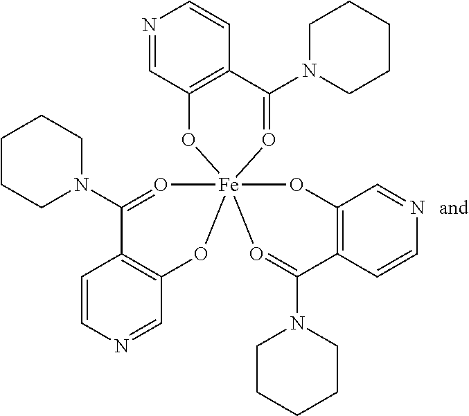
C12=C(C(N3CCCCC3)=O[Fe]34(O1)(OC1=C(C=CN=C1)C(N1CCCCC1)=O3)OC1=C(C=CN=C1)C(N1CCCCC1)=O4)C=CN=C2
